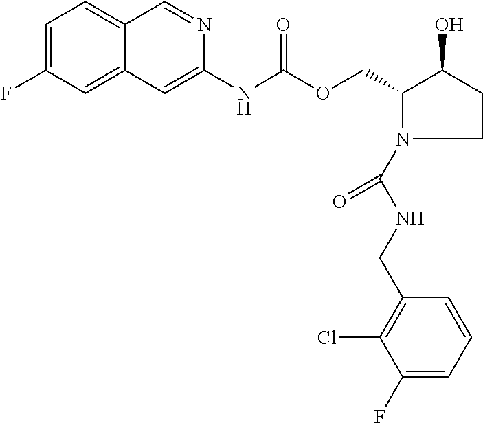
C12=CC(F)=CC=C1C=NC(NC(OCC1C(O)CCN1C(NCC1=C(Cl)C(F)=CC=C1)=O)=O)=C2
